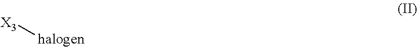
[X3][halogen]
